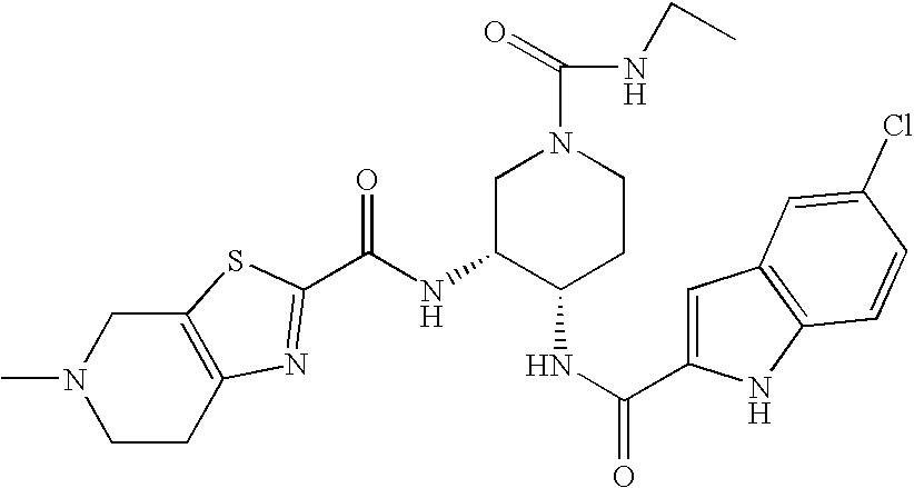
CN1CCC2=C(C1)SC(C(NC1C(NC(=O)C3=CC4=C(N3)C=CC(Cl)=C4)CCN(C(=O)NCC)C1)=O)=N2
